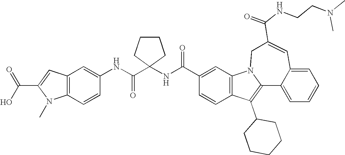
C1(C(NC2(C(NC3=CC4=C(C=C3)N(C)C(C(O)=O)=C4)=O)CCCC2)=O)=CC2=C(C=C1)C(C1CCCCC1)=C1N2CC(C(=O)NCCN(C)C)=CC2=CC=CC=C12
